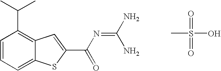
C(C1=C2C(=CC=C1)SC(C(N=C(N)N)=O)=C2)(C)C.CS(=O)(=O)O
